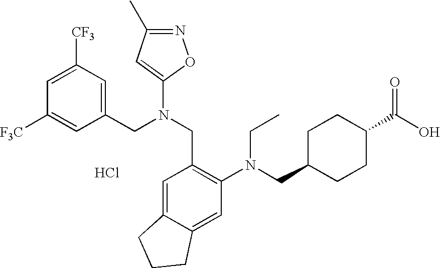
C1=C([CF3])C=C(CN(CC2=C(N(CC3CCC(C(O)=O)CC3)CC)C=C3C(=C2)CCC3)C2=CC(C)=NO2)C=C1[F3C].Cl
